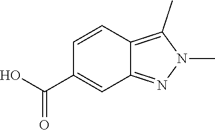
OC(C1=CC2=NN(C)C(C)=C2C=C1)=O
